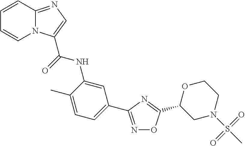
C1=CC2=NC=C(C(=O)NC3=CC(C4=NOC(C5CN(S(C)(=O)=O)CCO5)=N4)=CC=C3C)N2C=C1
